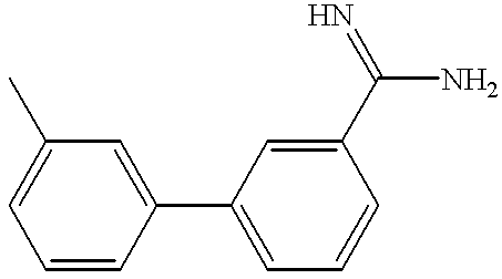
C1=CC(C2=CC=CC(C(N)=N)=C2)=CC(C)=C1
